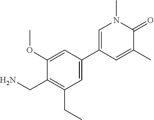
C(C1=C(CC)C=C(C2=CN(C)C(=O)C(C)=C2)C=C1OC)N
